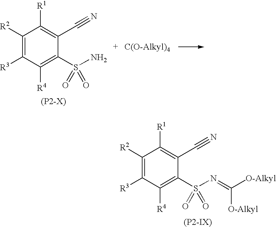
C1([R2])=C([R3])C([R4])=C(S(=O)(=O)N)C(C#N)=C1[R1].[(P2-X)].C1([R2])=C([R3])C([R4])=C(S(=O)(=O)N=C([O-Alkyl])[O-Alkyl])C(C#N)=C1[R1]
